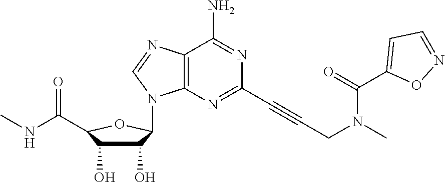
C1(O)C(O)C(C(NC)=O)OC1N1C2=C(C(N)=NC(C#CCN(C(=O)C3=CC=NO3)C)=N2)N=C1
